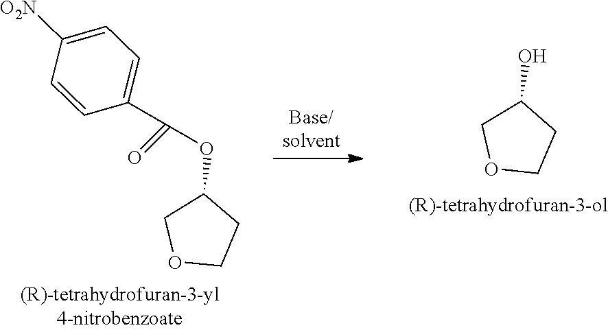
C1CC(O)CO1.C1CC(OC(=O)C2=CC=C([O2N])C=C2)CO1
